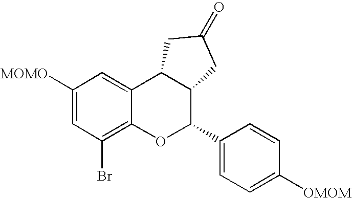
C1([MOMO])=CC(Br)=C2C(=C1)C1C(C(C3=CC=C([OMOM])C=C3)O2)CC(=O)C1
